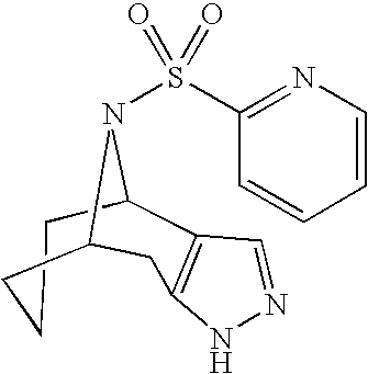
C1CCC2CC3=C(C1N2S(=O)(=O)C1=NC=CC=C1)C=NN3
